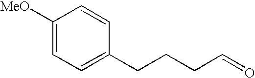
C1([MeO])=CC=C(CCCC=O)C=C1
